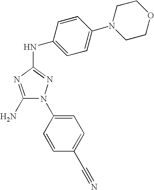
C1(N)=NC(NC2=CC=C(N3CCOCC3)C=C2)=NN1C1=CC=C(C#N)C=C1
